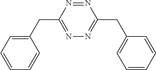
C1=C(CC2=NN=C(CC3=CC=CC=C3)N=N2)C=CC=C1
